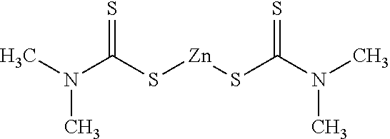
CN(C(S[Zn]SC(N(C)C)=S)=S)C
